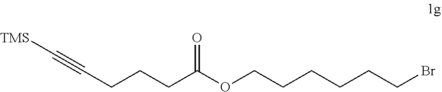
C(CCCC(OCCCCCCBr)=O)#C[TMS]
